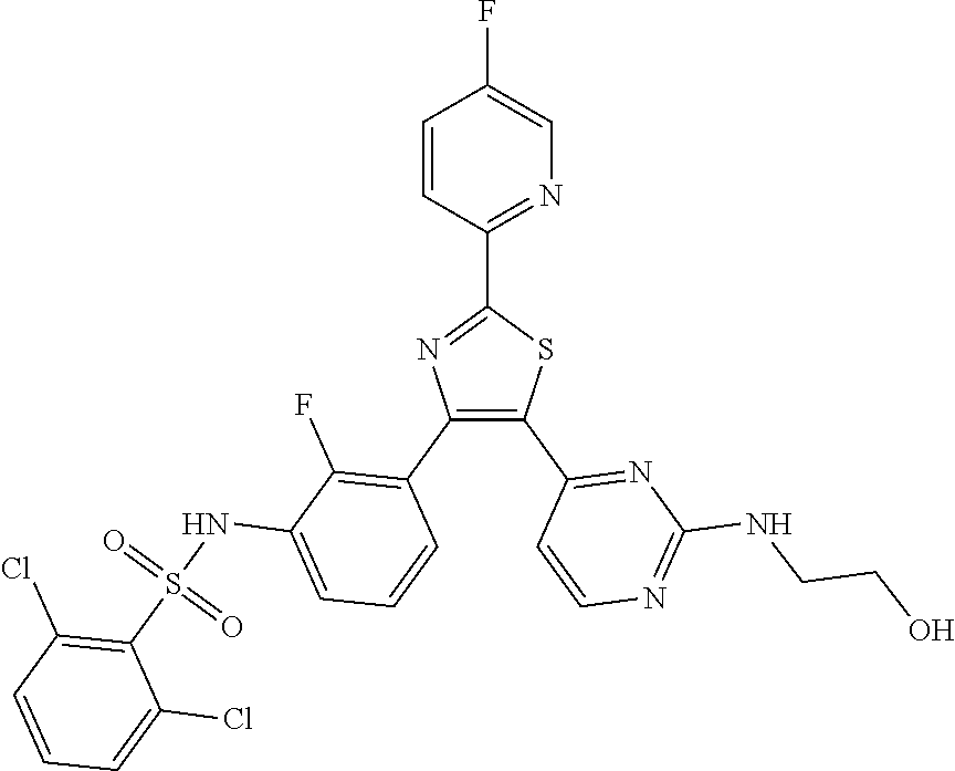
C1(C2=NC=C(F)C=C2)=NC(C2=C(F)C(NS(C3=C(Cl)C=CC=C3Cl)(=O)=O)=CC=C2)=C(C2=NC(NCCO)=NC=C2)S1
